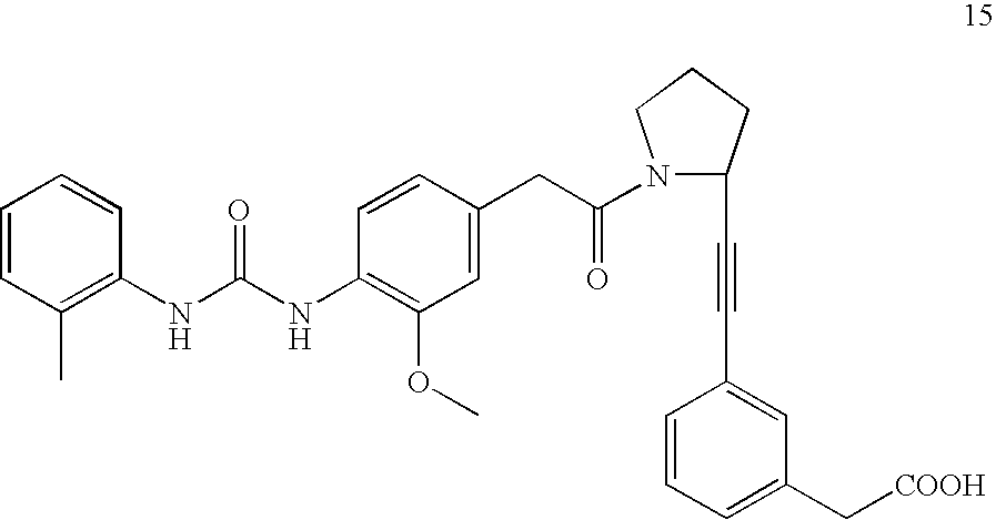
C1=CC(C)=C(NC(NC2=C(OC)C=C(CC(N3C(C#CC4=CC(C[COOH])=CC=C4)CCC3)=O)C=C2)=O)C=C1
